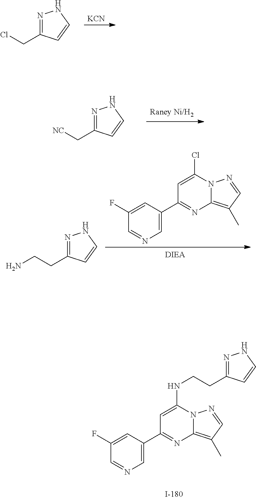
N1=C(CCl)C=CN1.[KCN].N1=C(C[NC])C=CN1.N1=C(CCN)C=CN1.C1=C(C2=NC3=C(C)C=NN3C(Cl)=C2)C=C(F)C=N1.C1=C(C2=NC3=C(C)C=NN3C(NCCC3=NNC=C3)=C2)C=C(F)C=N1
